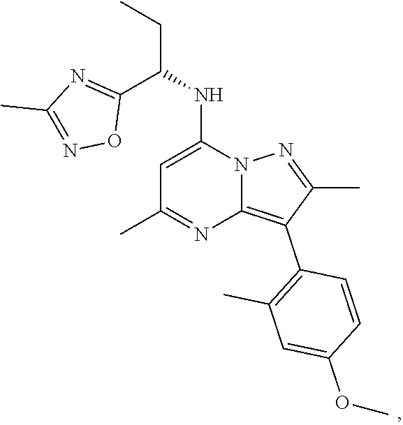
C(C(C1=NC(C)=NO1)NC1=CC(C)=NC2=C(C3=C(C)C=C(OC)C=C3)C(C)=NN12)C
